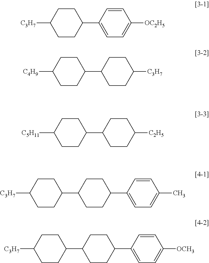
C1CC([C3H7])CCC1C1=CC=C([OC2H5])C=C1.C1CC([C4H9])CCC1C1CCC([C3H7])CC1.C1CC([C5H11])CCC1C1CCC([C2H5])CC1.C1CC([C3H7])CCC1C1CCC(C2=CC=C(C)C=C2)CC1.C1CC([C3H7])CCC1C1CCC(C2=CC=C([OCH3])C=C2)CC1
